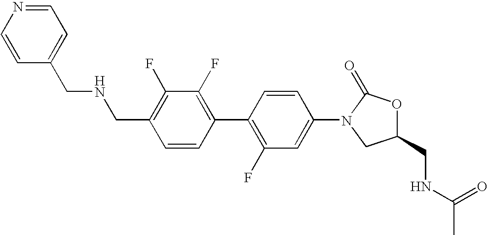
C1(F)=C(CNCC2=CC=NC=C2)C=CC(C2=C(F)C=C(N3CC(CNC(C)=O)OC3=O)C=C2)=C1F
